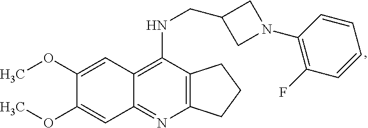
C12=C(N=C3C(=C1NCC1CN(C4=C(F)C=CC=C4)C1)C=C(OC)C(OC)=C3)CCC2
